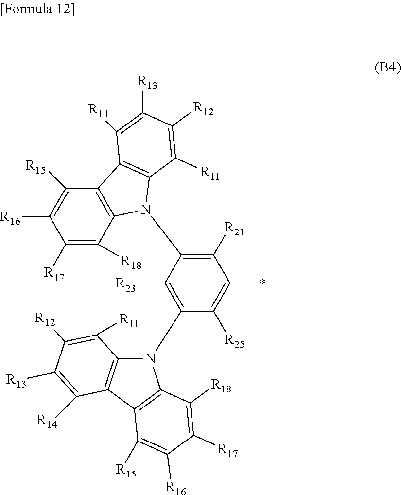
C1([R21])=C(N2C3=C(C([R15])=C([R16])C([R17])=C3[R18])C3=C2C([R11])=C([R12])C([R13])=C3[R14])C([R23])=C(N2C3=C(C4=C2C([R18])=C([R17])C([R16])=C4[R15])C([R14])=C([R13])C([R12])=C3[R11])C([R25])=C1*
